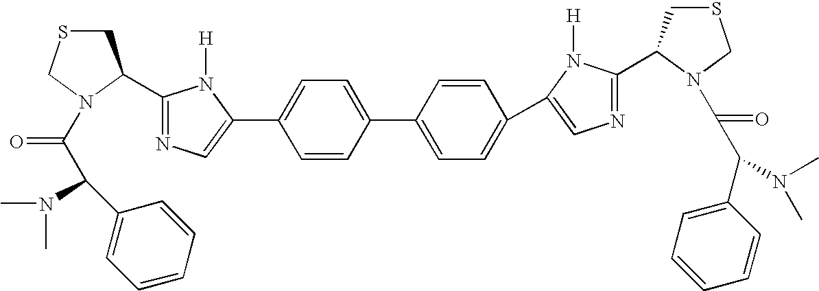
C1(C2CSCN2C(C(N(C)C)C2=CC=CC=C2)=O)=NC=C(C2=CC=C(C3=CC=C(C4=CN=C(C5CSCN5C(C(C5=CC=CC=C5)N(C)C)=O)N4[H])C=C3)C=C2)N1[H]
